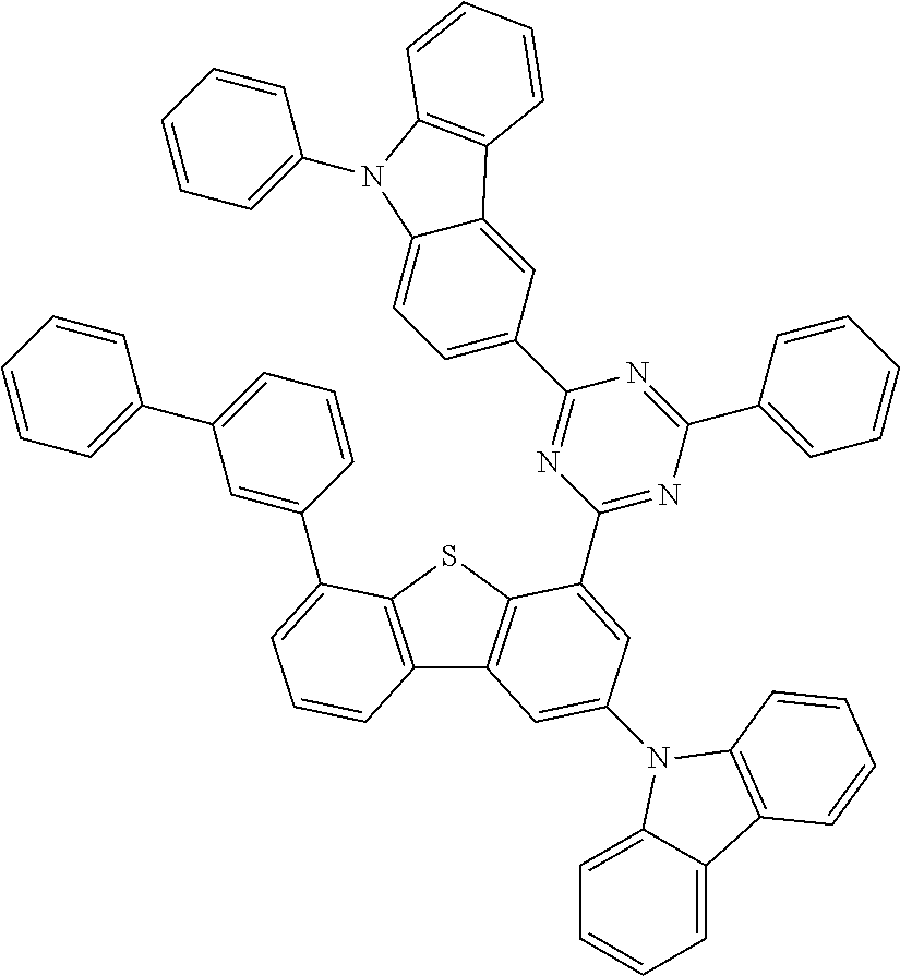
C1(C2=CC(N3C4=CC=CC=C4C4=C3C=CC=C4)=CC3=C2SC2=C3C=CC=C2C2=CC(C3=CC=CC=C3)=CC=C2)=NC(C2=CC=CC=C2)=NC(C2=CC=C3C(=C2)C2=C(N3C3=CC=CC=C3)C=CC=C2)=N1
